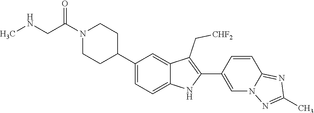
N1(C(CNC)=O)CCC(C2=CC=C3C(=C2)C(C[CHF2])=C(C2=CN4C(=NC(C)=N4)C=C2)N3)CC1
